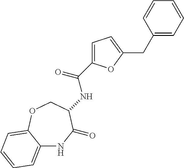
N(C(=O)C1=CC=C(CC2=CC=CC=C2)O1)C1C(=O)NC2=CC=CC=C2OC1
